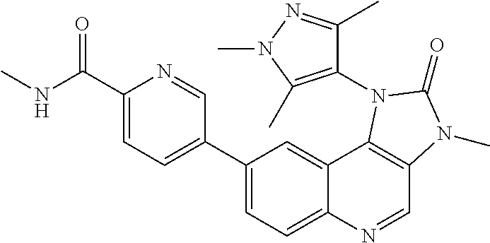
C1(C(NC)=O)=CC=C(C2=CC=C3C(=C2)C2=C(C=N3)N(C)C(=O)N2C2=C(C)N(C)N=C2C)C=N1
